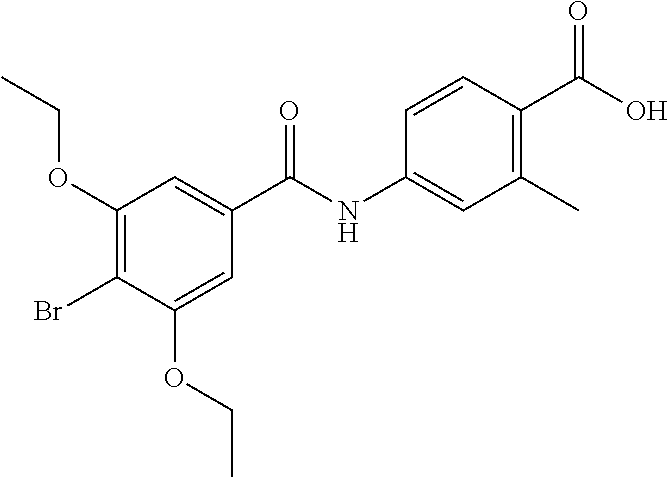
C1(OCC)=C(Br)C(OCC)=CC(C(NC2=CC(C)=C(C(O)=O)C=C2)=O)=C1
